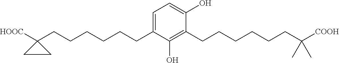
C1=C(CCCCCCC2([HOOC])CC2)C(O)=C(CCCCCCC(C)(C)[COOH])C(O)=C1
